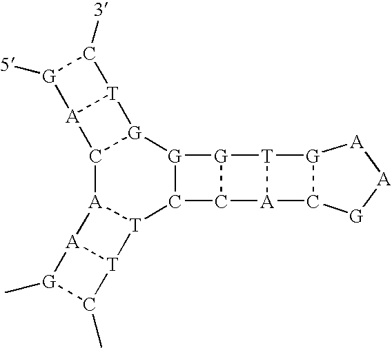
C12[A]3[T](C4[G]([G]1[T]1[A]2[G]([5])C1[3])[G]1C4[A]2[T]1[G]1C2[G][A][A]1)[T]1[A]3[G](C)C1C
